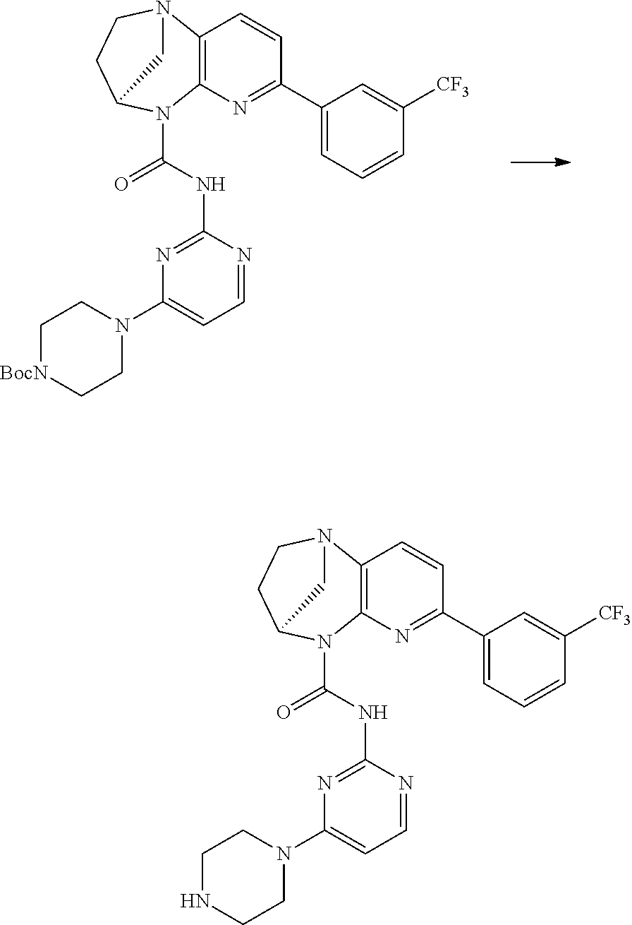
C12=C(N=C(C3=CC=CC([CF3])=C3)C=C1)N(C(NC1=NC(N3CC[BocN]CC3)=CC=N1)=O)C1CCN2C1.C12=C(N=C(C3=CC=CC([CF3])=C3)C=C1)N(C(NC1=NC(N3CCNCC3)=CC=N1)=O)C1CCN2C1
